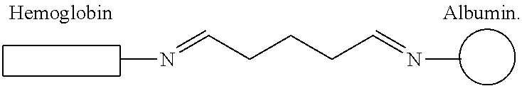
CN=CCCCC=NC
